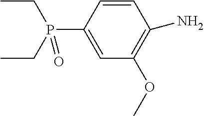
C1(OC)=C(N)C=CC(P(CC)(CC)=O)=C1
